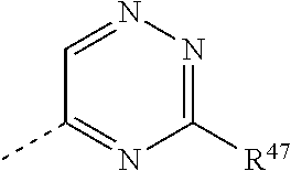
C1([R47])=NN=CC(C)=N1
